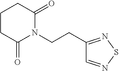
C1CCC(=O)N(CCC2=NSN=C2)C1=O
